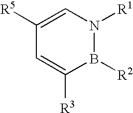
C1([R5])=CN([R1])B([R2])C([R3])=C1
